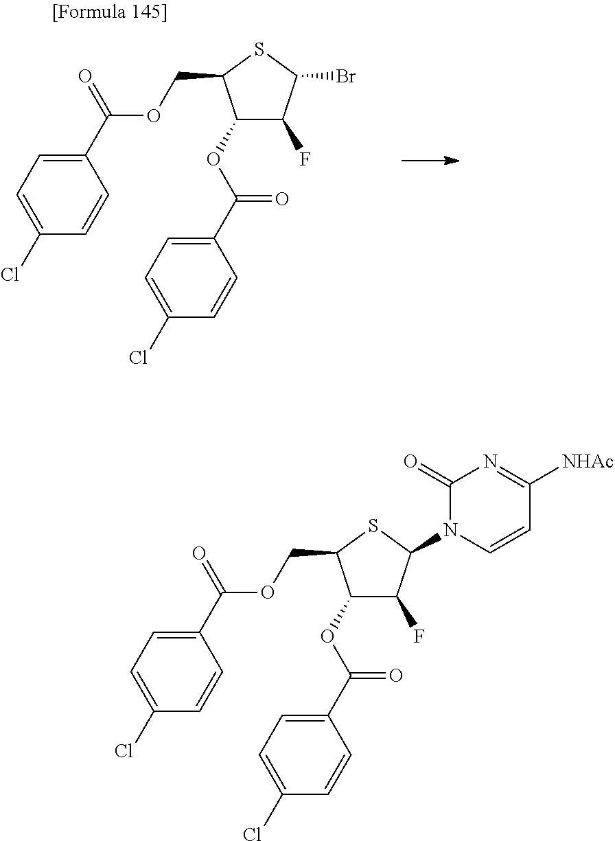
C1(OC(C2=CC=C(Cl)C=C2)=O)C(F)C(Br)SC1COC(C1=CC=C(Cl)C=C1)=O.C1(OC(C2=CC=C(Cl)C=C2)=O)C(F)C(N2C=CC([NHAc])=NC2=O)SC1COC(C1=CC=C(Cl)C=C1)=O
